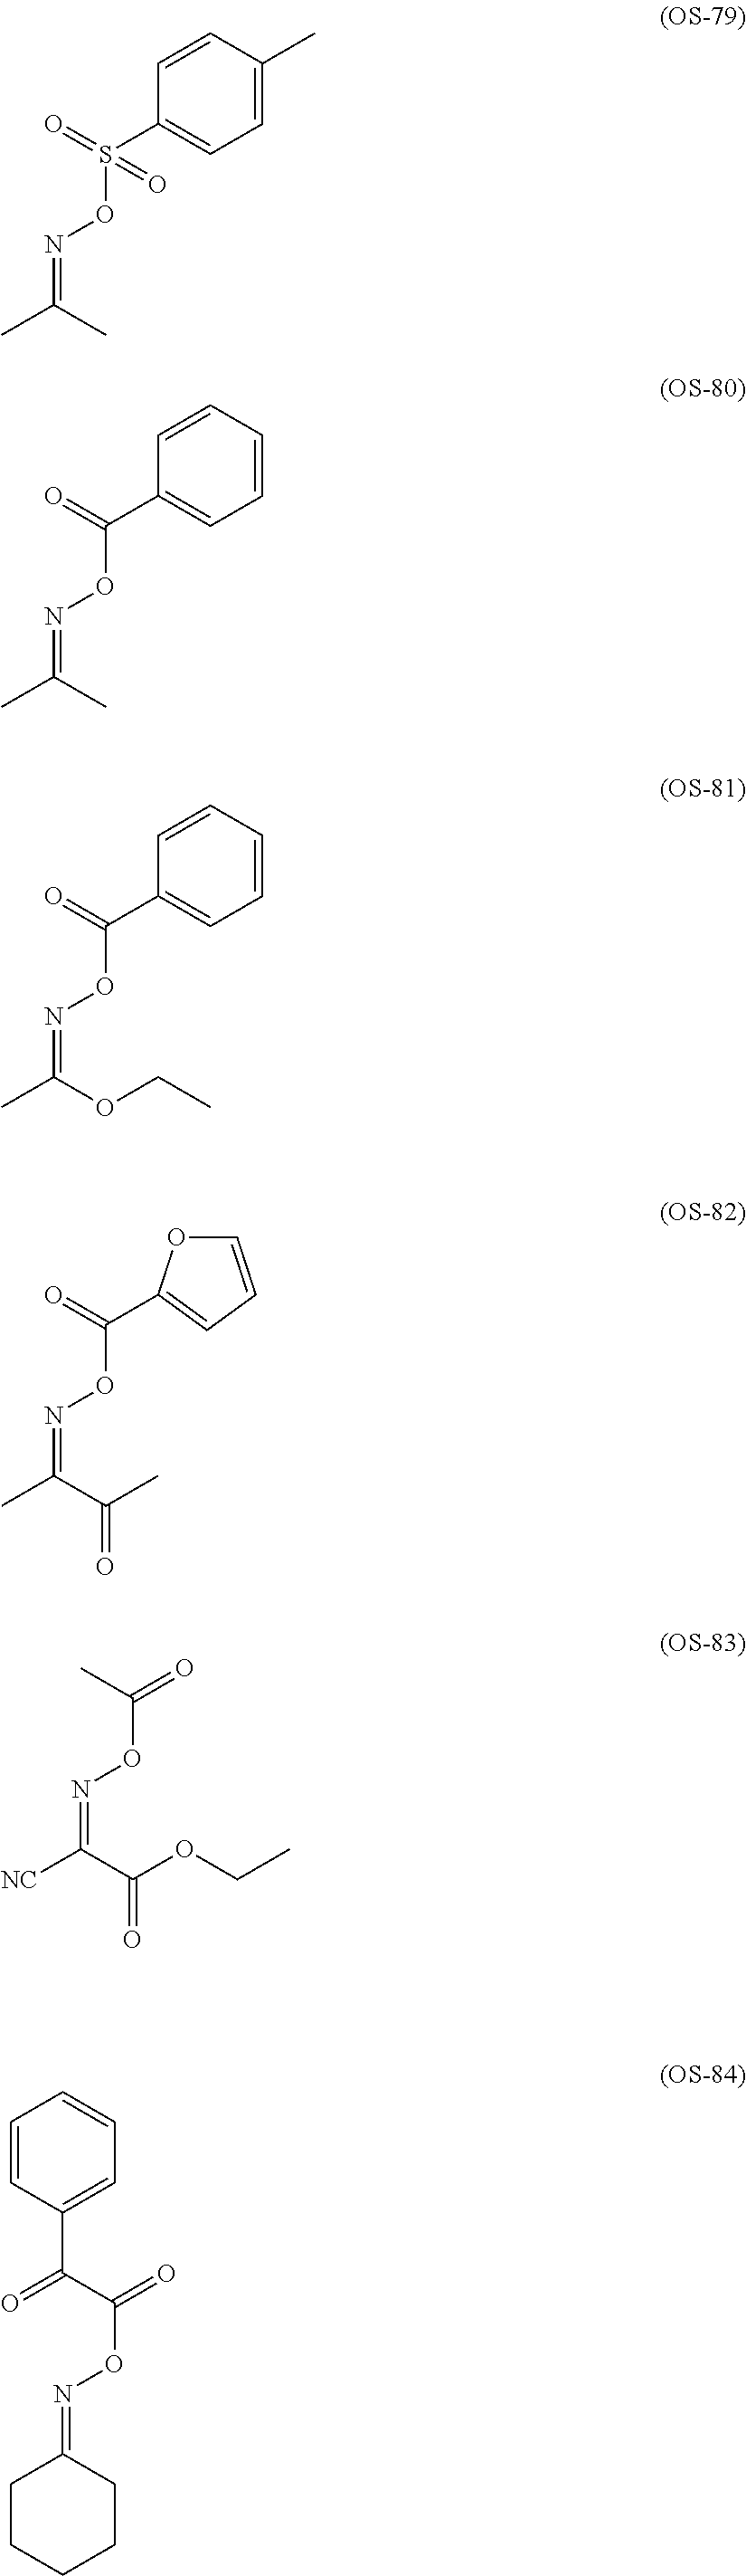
N(=C(C)C)OS(C1=CC=C(C)C=C1)(=O)=O.N(=C(C)C)OC(C1=CC=CC=C1)=O.N(=C(OCC)C)OC(C1=CC=CC=C1)=O.N(=C(C(C)=O)C)OC(=O)C1=CC=CO1.C(ON=C(C(=O)OCC)[NC])(C)=O.C1CCCCC1=NOC(=O)C(C1=CC=CC=C1)=O
